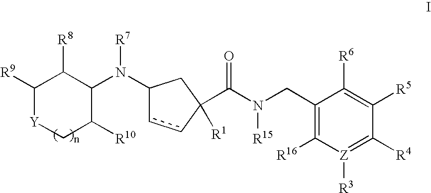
C1([R9])[Y]CC([R10])C(N(C2ccC(C(N(CC3=C([R16])[Z]([R3])=C([R4])C([R5])=C3[R6])[R15])=O)([R1])C2)[R7])C1[R8]
